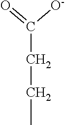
C(CCC)([O-])=O
